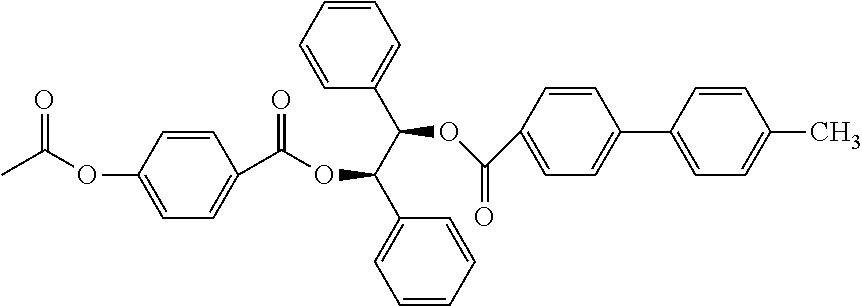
C1=CC(OC(=O)C)=CC=C1C(=O)OC(C(C1=CC=CC=C1)OC(C1=CC=C(C2=CC=C(C)C=C2)C=C1)=O)C1=CC=CC=C1
